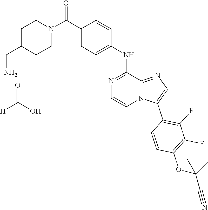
C1C(CN)CCN(C(C2=CC=C(NC3=NC=CN4C3=NC=C4C3=C(F)C(F)=C(OC(C)(C)C#N)C=C3)C=C2C)=O)C1.[H]C(O)=O
